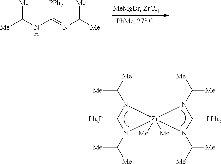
[Me]C(NC(=NC([Me])[Me])[PPh2])[Me].[Me]C([Me])N1C([Ph2P])N(C([Me])[Me])[Zr]12([Me])([Me])N(C([Me])[Me])C([PPh2])N2C([Me])[Me]
